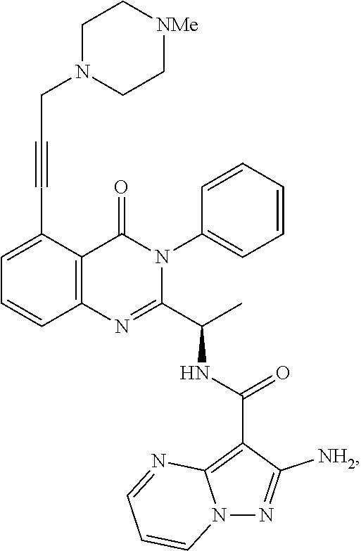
C1=C(C#CCN2CC[NMe]CC2)C2=C(C=C1)N=C(C(C)NC(C1=C3N(N=C1[NH2])C=CC=N3)=O)N(C1=CC=CC=C1)C2=O
